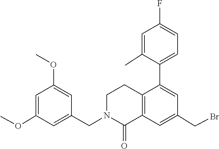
C1(F)=CC=C(C2=CC(CBr)=CC3=C2CCN(CC2=CC(OC)=CC(OC)=C2)C3=O)C(C)=C1
